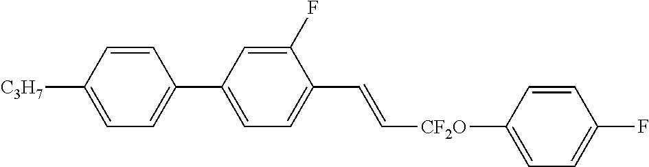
C1=CC([C3H7])=CC=C1C1=CC=C(C=C[CF2O]C2=CC=C(F)C=C2)C(F)=C1
